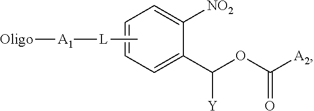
C1=C(C(OC([A2])=O)[Y])C([NO2])=CC=C1.C[L][A1][Oligo]
